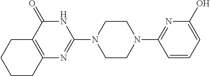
N1(C2=NC(O)=CC=C2)CCN(C2=NC3=C(C(=O)N2)CCCC3)CC1
